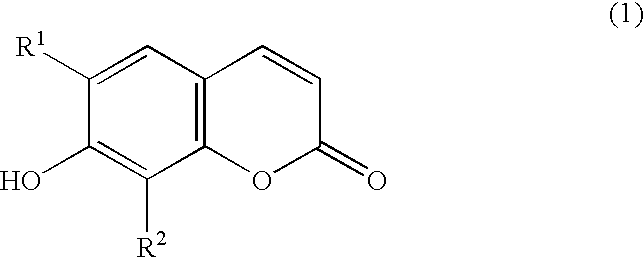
C1([R1])=CC2=C(C([R2])=C1O)OC(=O)C=C2
